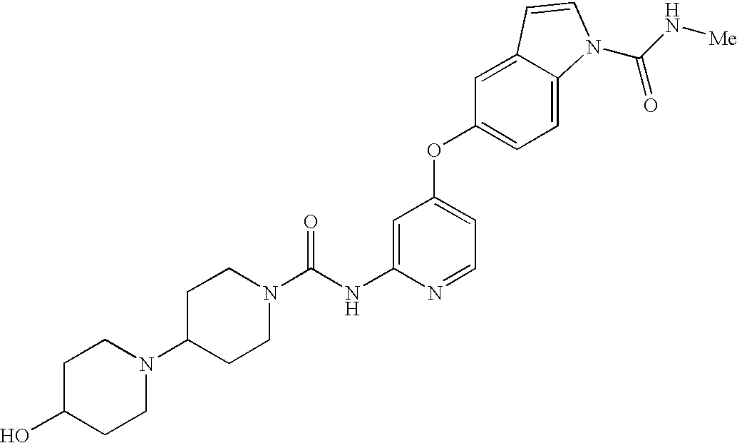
C1=C(NC(N2CCC(N3CCC(O)CC3)CC2)=O)N=CC=C1OC1=CC=C2C(=C1)C=CN2C(N[Me])=O
